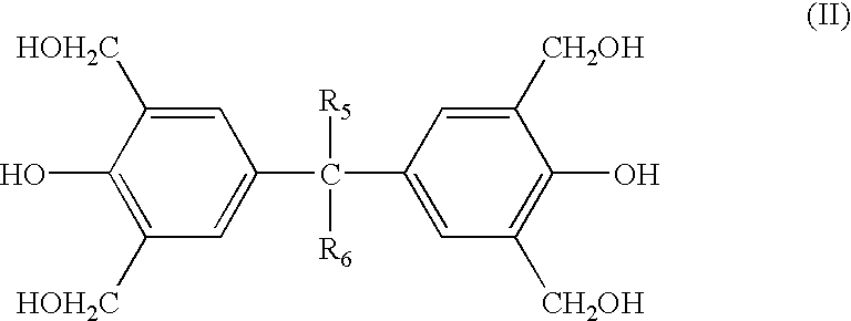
C1(C(C2=CC([CH2OH])=C(O)C([CH2OH])=C2)([R5])[R6])=CC([HOH2C])=C(O)C([HOH2C])=C1
